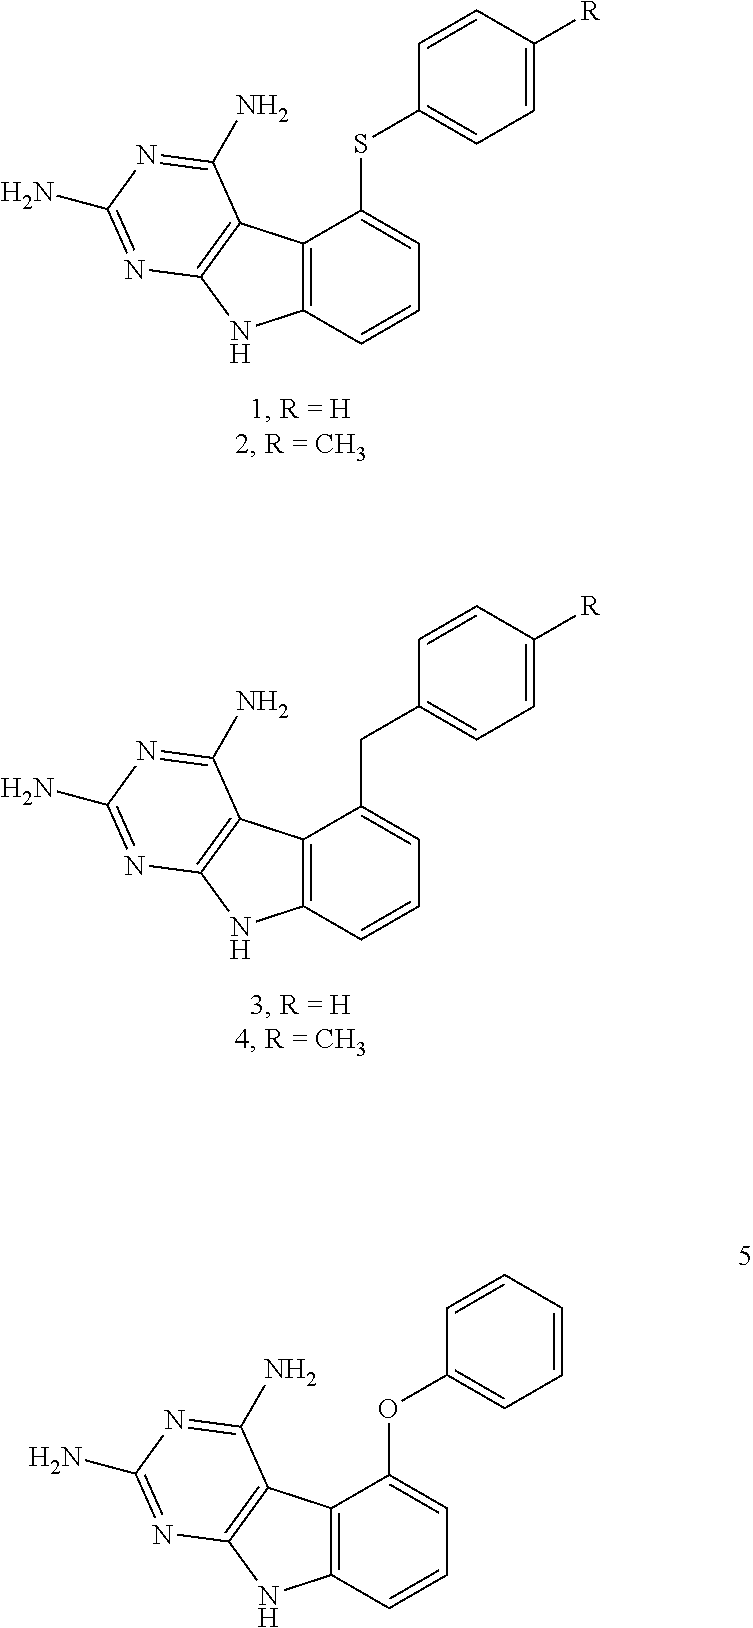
C12=C(C=CC=C1SC1=CC=C([R])C=C1)NC1=C2C(N)=NC(N)=N1.C12=C(C=CC=C1CC1=CC=C([R])C=C1)NC1=C2C(N)=NC(N)=N1.C12=C(C=CC=C1OC1=CC=CC=C1)NC1=C2C(N)=NC(N)=N1
